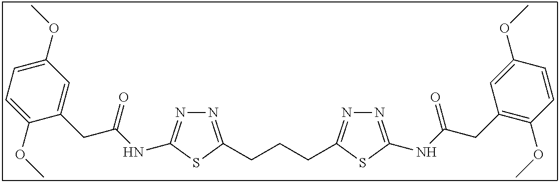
N1=C(CCCC2=NN=C(NC(CC3=C(OC)C=CC(OC)=C3)=O)S2)SC(NC(CC2=CC(OC)=CC=C2OC)=O)=N1
